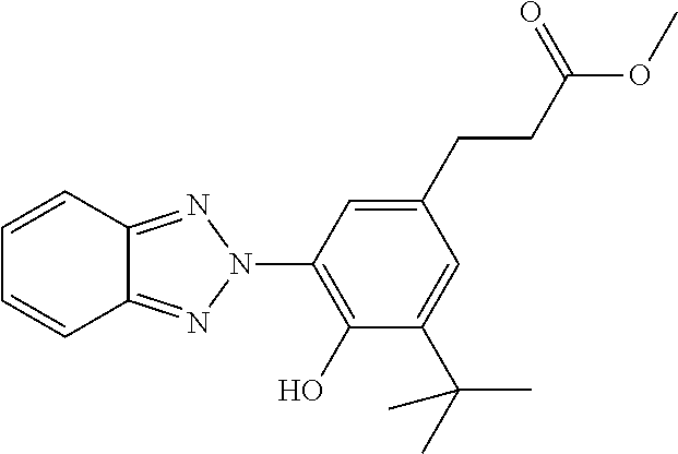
C1(CCC(OC)=O)=CC(N2N=C3C(=N2)C=CC=C3)=C(O)C(C(C)(C)C)=C1
